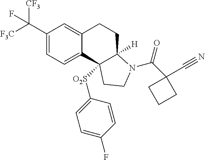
C(C1=CC=C2C(=C1)CCC1([H])C2([O2S]C2=CC=C(F)C=C2)CCN1C(=O)C1(C#N)CCC1)([F3C])([CF3])F
